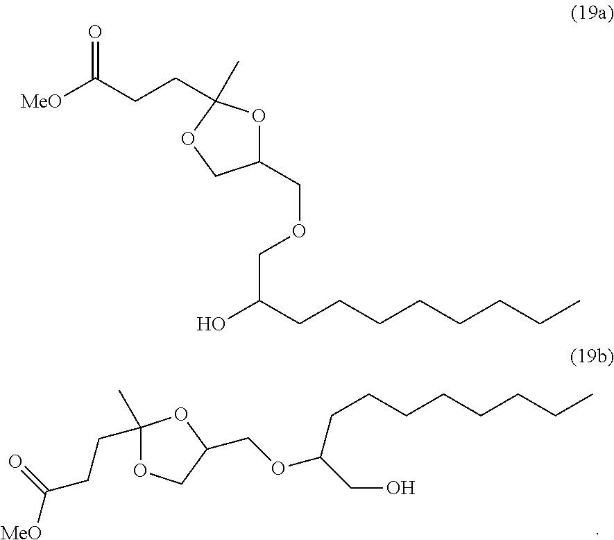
C1(C)(CCC(=O)[MeO])OCC(COC(CO)CCCCCCCC)O1.[MeO]C(CCC1(C)OC(COCC(O)CCCCCCCC)CO1)=O
